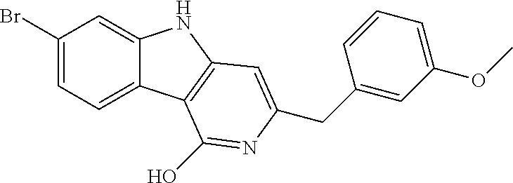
C1(Br)=CC=C2C(=C1)NC1=C2C(O)=NC(CC2=CC(OC)=CC=C2)=C1
